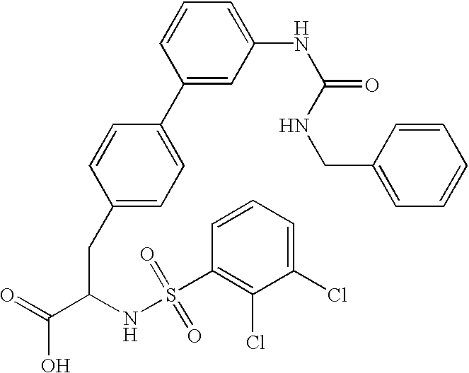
C1(CC(C(=O)O)NS(C2=C(Cl)C(Cl)=CC=C2)(=O)=O)=CC=C(C2=CC(NC(=O)NCC3=CC=CC=C3)=CC=C2)C=C1
